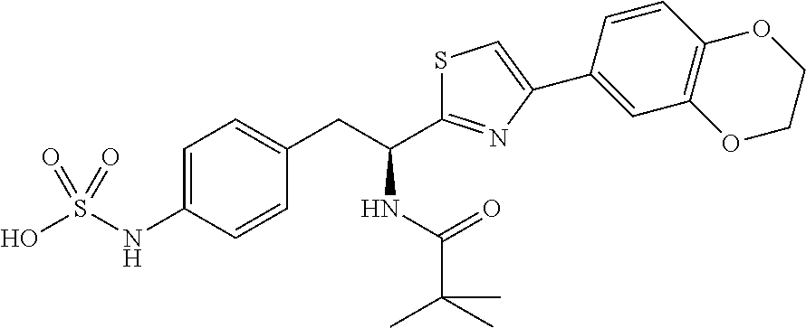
OS(NC1=CC=C(CC(C2=NC(C3=CC4=C(C=C3)OCCO4)=CS2)NC(=O)C(C)(C)C)C=C1)(=O)=O
